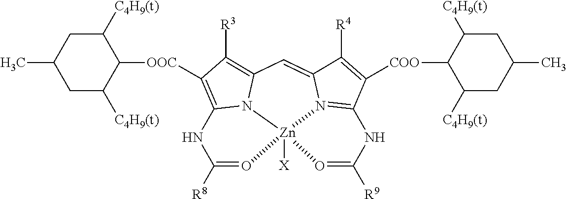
C1([C4H9(t)])CC(C)CC([C4H9(t)])C1[OOC]C1=C2N3[Zn]4([X])(N5=C(C([COO]C6C([C4H9(t)])CC(C)CC6[C4H9(t)])=C([R4])C5=CC3=C1[R3])NC([R9])=O4)O=C([R8])N2
